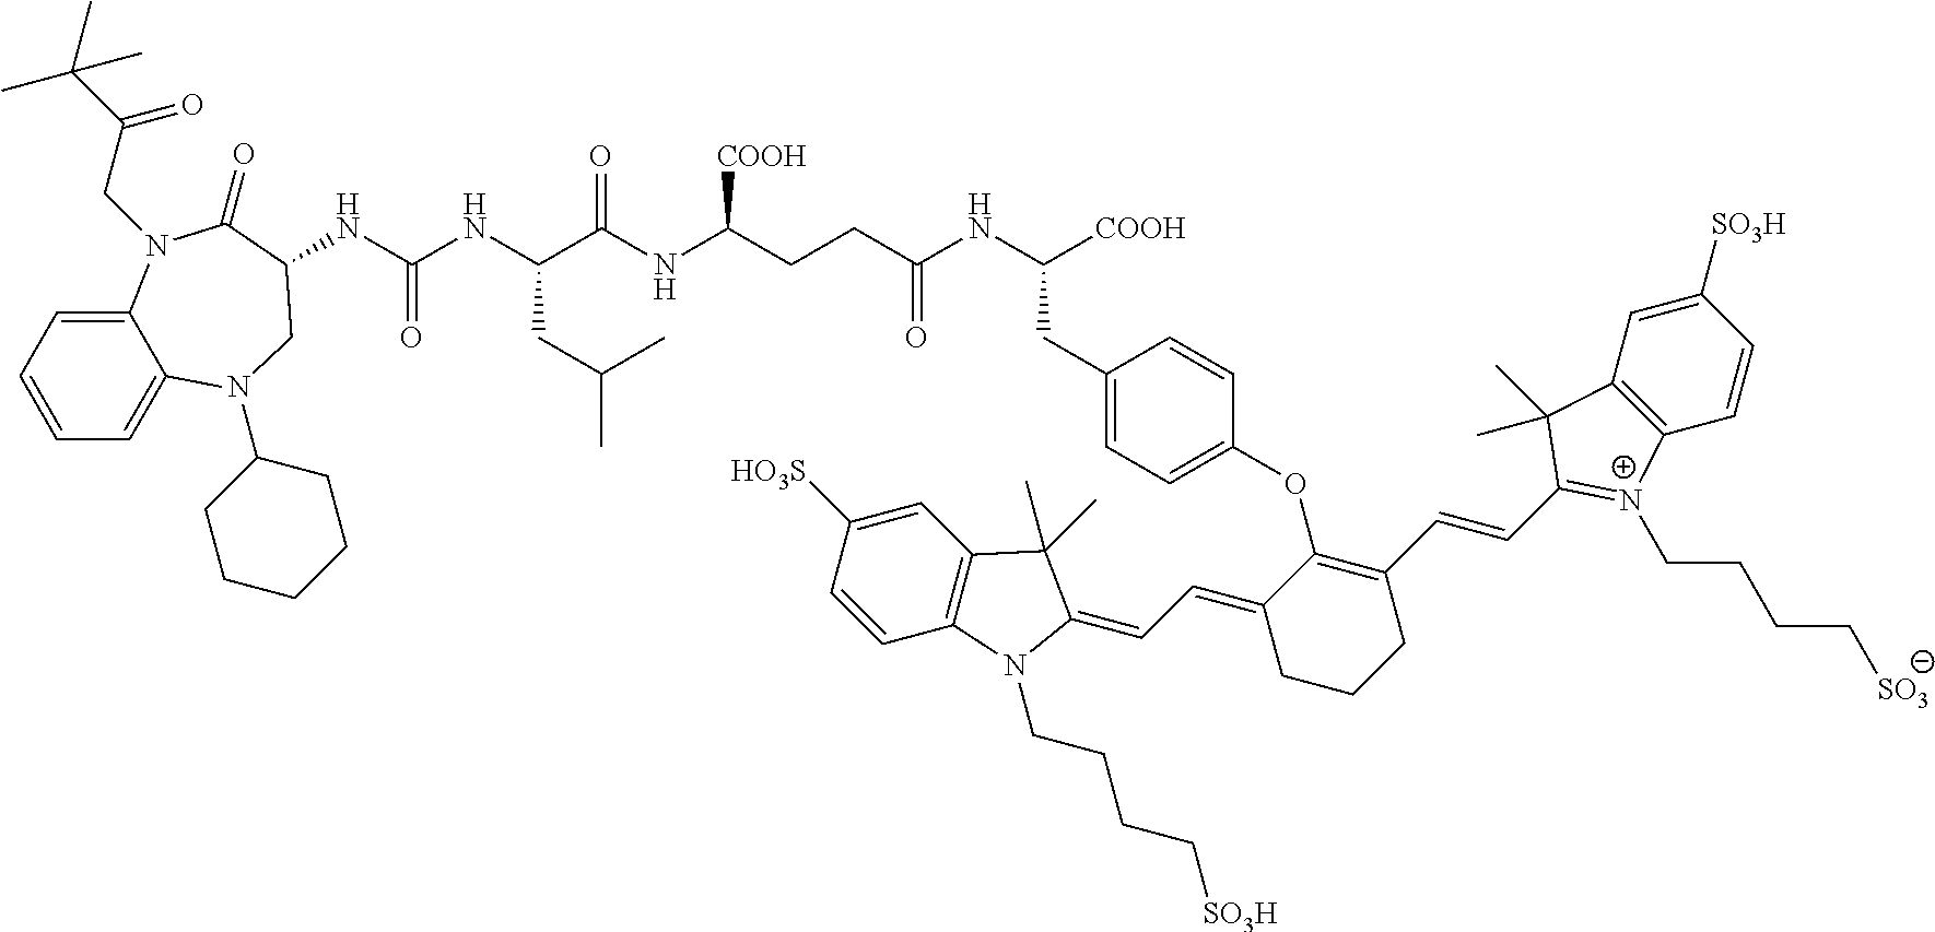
C1=C(CC(NC(CCC([COOH])NC(C(NC(NC2CN(C3CCCCC3)C3=CC=CC=C3N(CC(C(C)(C)C)=O)C2=O)=O)CC(C)C)=O)=O)[COOH])C=CC(OC2=C(C=CC3=[N+](CCCC[SO3])C4=C(C=C([SO3H])C=C4)C3(C)C)CCCC2=CC=C2C(C)(C)C3=C(C=CC([HO3S])=C3)N2CCCC[SO3H])=C1
